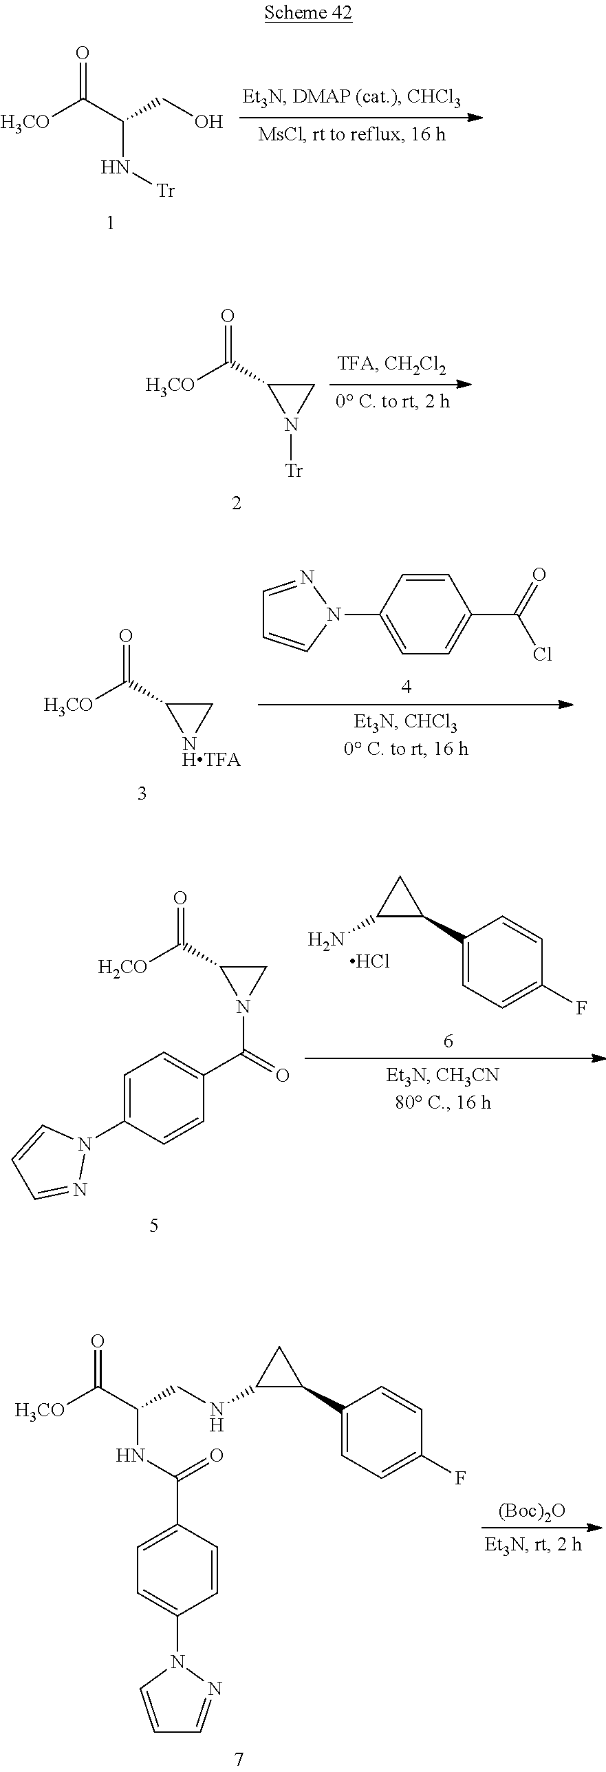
[H3CO]C(=O)C(N[Tr])CO.[H3CO]C(=O)C1N([Tr])C1.[H3CO]C(=O)C1[NHTFA]C1.C1=NN(C2=CC=C(C(Cl)=O)C=C2)C=C1.C1(C2CC2N)=CC=C(F)C=C1.C1=C(N2C=CC=N2)C=CC(C(N2CC2C([H2CO])=O)=O)=C1.Cl.C1(C2CC2NCC(NC(C2=CC=C(N3C=CC=N3)C=C2)=O)C([H3CO])=O)=CC=C(F)C=C1.[(Boc)2O]
